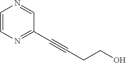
C1=CN=C(C#CCCO)C=N1
